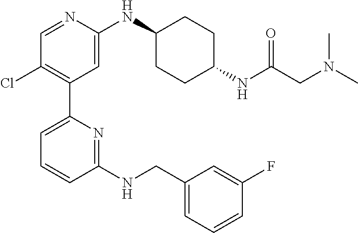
C1(NCC2=CC=CC(F)=C2)=NC(C2=C(Cl)C=NC(NC3CCC(NC(CN(C)C)=O)CC3)=C2)=CC=C1
